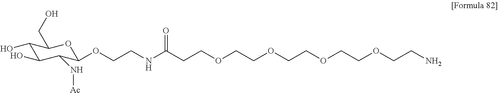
C1(O)C(O)C(N[Ac])C(OCCNC(CCOCCOCCOCCOCCN)=O)OC1CO
